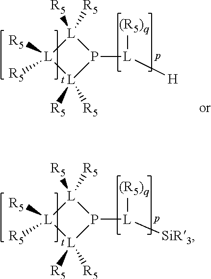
[L]1([R5])([R5])[L]([R5])([R5])[L]([R5])([R5])P1[L]([(R5)q])[SiR3].[L]1([R5])([R5])[L]([R5])([R5])[L]([R5])([R5])P1[L]([(R5)q])[H]
